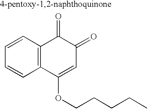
C1=CC2=C(C=C1)C(OCCCCC)=CC(=O)C2=O
